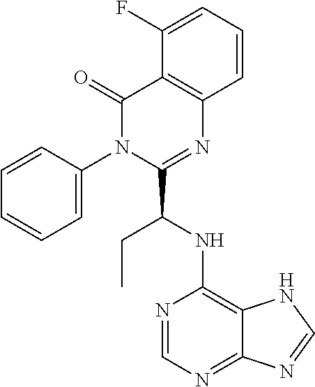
C1=C(N2C(C(NC3=C4C(=NC=N3)N=CN4)CC)=NC3=C(C2=O)C(F)=CC=C3)C=CC=C1
